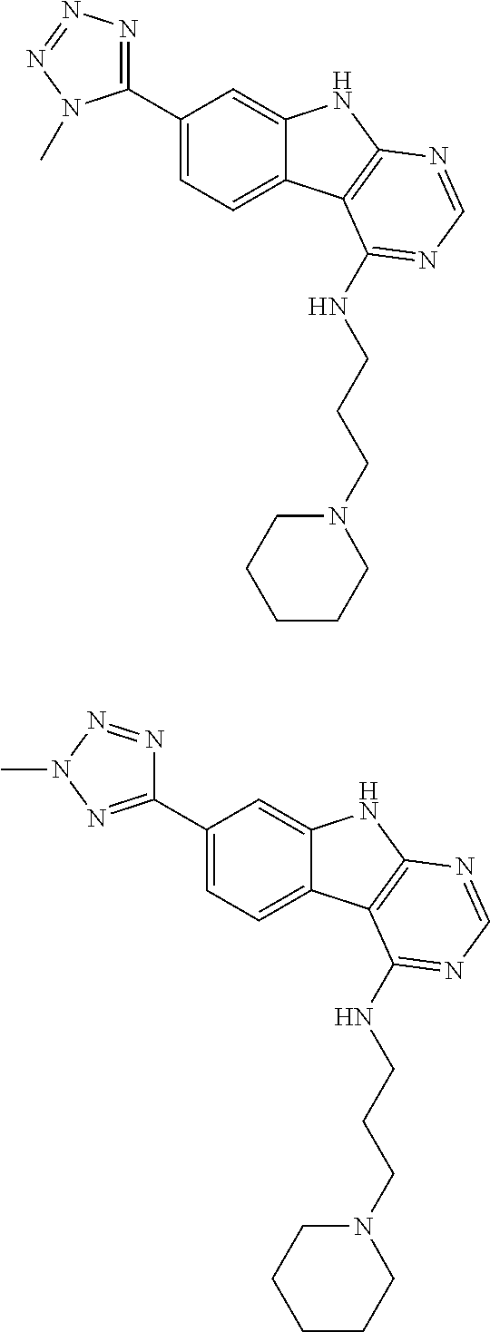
N1=C(C2=CC=C3C(=C2)NC2=C3C(NCCCN3CCCCC3)=NC=N2)N(C)N=N1.N1=NN(C)N=C1C1=CC=C2C(=C1)NC1=C2C(NCCCN2CCCCC2)=NC=N1
